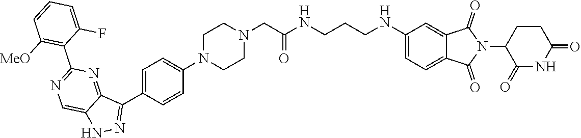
N1=C2C(=CN=C1C1=C([MeO])C=CC=C1F)NN=C2C1=CC=C(N2CCN(CC(=O)NCCCNC3=CC=C4C(=C3)C(=O)N(C3C(=O)NC(=O)CC3)C4=O)CC2)C=C1
